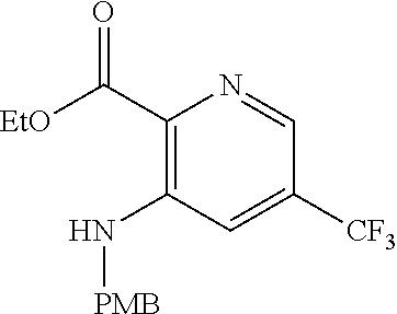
C(C1=C(N[PMB])C=C([CF3])C=N1)([EtO])=O
